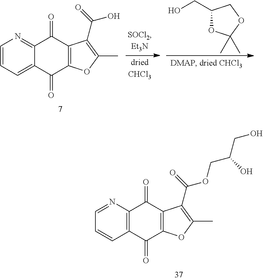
C1=CC=C2C(=N1)C(=O)C1=C(C2=O)OC(C)=C1C(=O)O.C1(CO)OC(C)(C)OC1.C1=NC2=C(C=C1)C(=O)C1=C(C2=O)C(C(=O)OCC(CO)O)=C(C)O1
